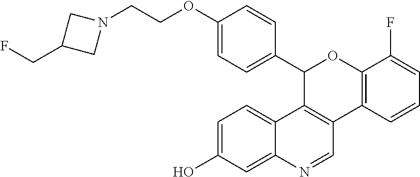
C1(C2=CC=C(OCCN3CC(CF)C3)C=C2)C2=C(C3=C(O1)C(F)=CC=C3)C=NC1=CC(O)=CC=C21
